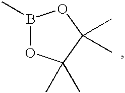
C1(C)(C)OB(C)OC1(C)C
